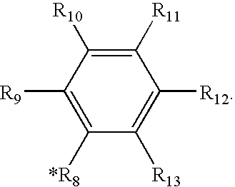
C1([R9])=C([*R8])C([R13])=C([R12])C([R11])=C1[R10]
